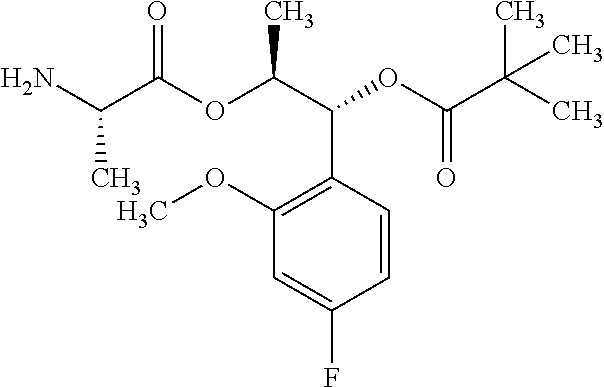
C(C(OC(C(C1=C(OC)C=C(F)C=C1)OC(C(C)(C)C)=O)C)=O)(N)C
